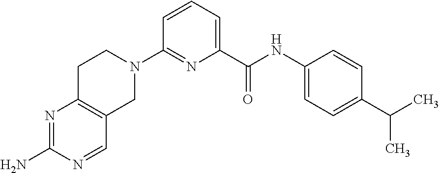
C1=CC=C(C(NC2=CC=C(C(C)C)C=C2)=O)N=C1N1CCC2=C(C1)C=NC(N)=N2
